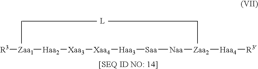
[R3][Zaa1][Haa2][Xaa3][Xaa4][Haa3][Saa][Naa][Zaa2][Haa4][R3]
